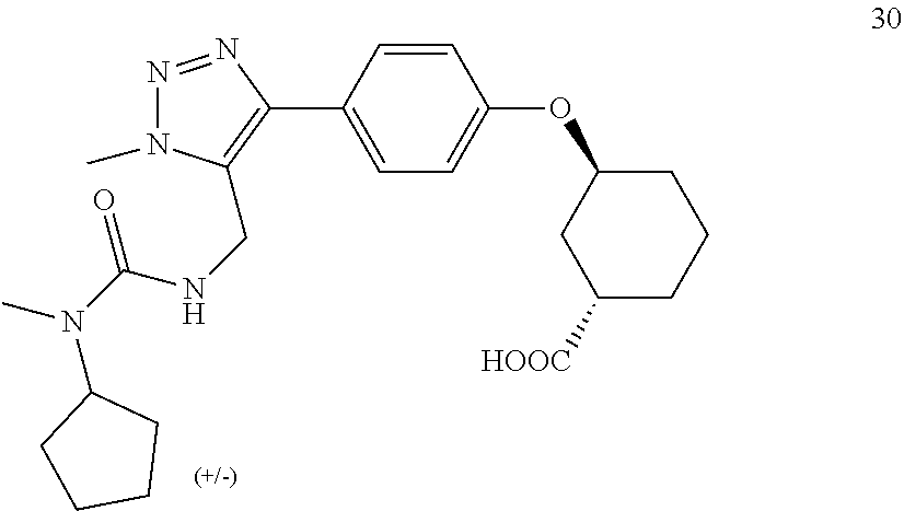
C1=CC(C2=C(CNC(N(C3CCCC3)C)=O)N(C)N=N2)=CC=C1OC1CC([HOOC])CCC1
